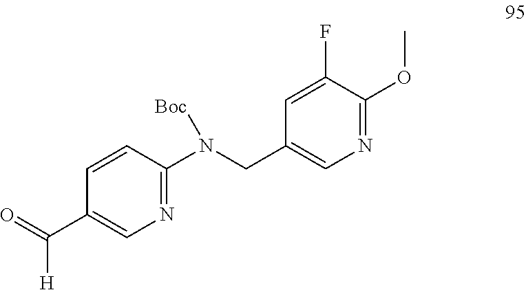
N1=C(N(CC2=CN=C(OC)C(F)=C2)[Boc])C=CC(C(=O)[H])=C1
